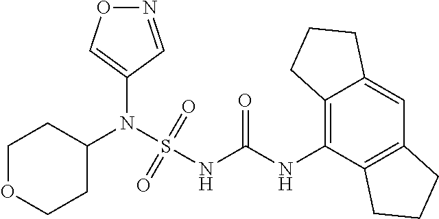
C1(N(S(NC(NC2=C3C(=CC4=C2CCC4)CCC3)=O)(=O)=O)C2CCOCC2)=CON=C1
